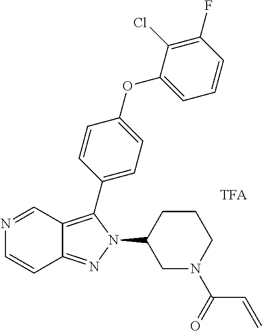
N1=CC2=C(C3=CC=C(OC4=CC=CC(F)=C4Cl)C=C3)N(C3CCCN(C(C=C)=O)C3)N=C2C=C1
